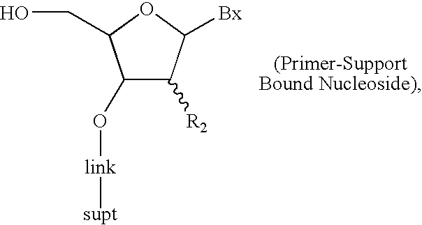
C1([R2])C(O[link][supt])C(CO)OC1[Bx]
